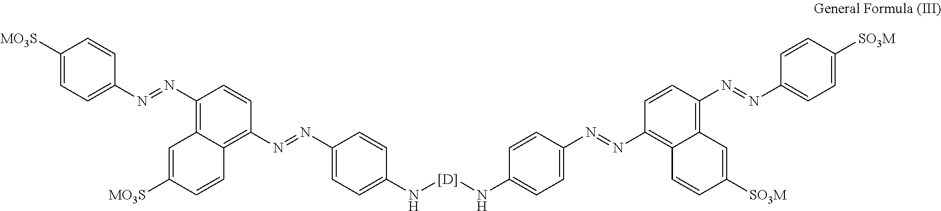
C1([MO3S])=CC=C(N=NC2=C3C(=C(N=NC4=CC=C(N[[D]]NC5=CC=C(N=NC6=C7C(=C(N=NC8=CC=C([SO3M])C=C8)C=C6)C=C([SO3M])C=C7)C=C5)C=C4)C=C2)C=CC([MO3S])=C3)C=C1
